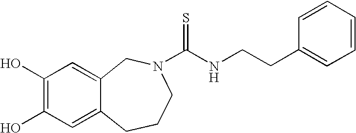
C1(O)=C(O)C=C2C(=C1)CN(C(NCCC1=CC=CC=C1)=S)CCC2
